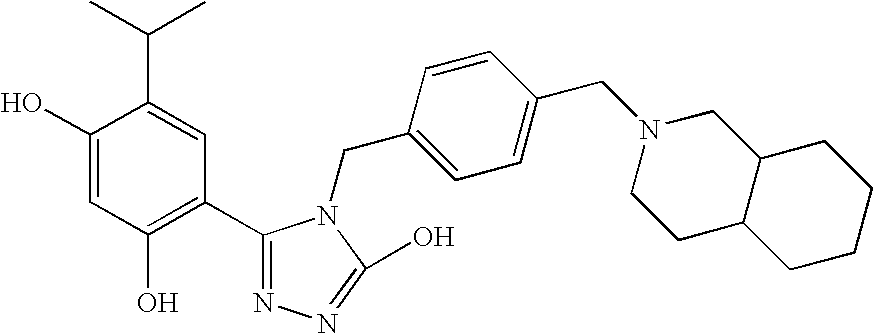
C1(O)=CC(O)=C(C2=NN=C(O)N2CC2=CC=C(CN3CCC4C(C3)CCCC4)C=C2)C=C1C(C)C
